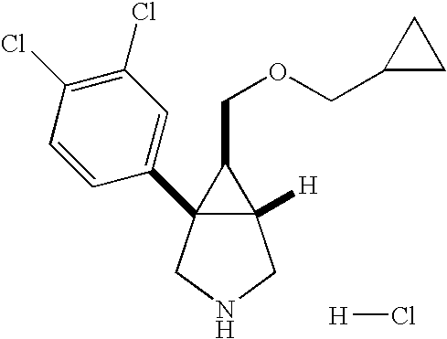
C12([H])C(C3=CC(Cl)=C(Cl)C=C3)(CNC1)C2COCC1CC1.[H]Cl
